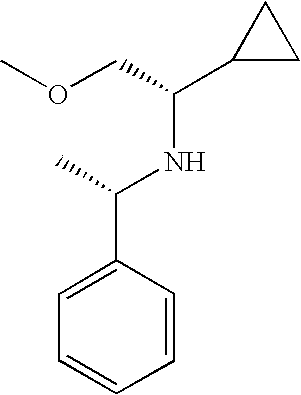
C1=CC(C(NC(COC)C2CC2)C)=CC=C1
